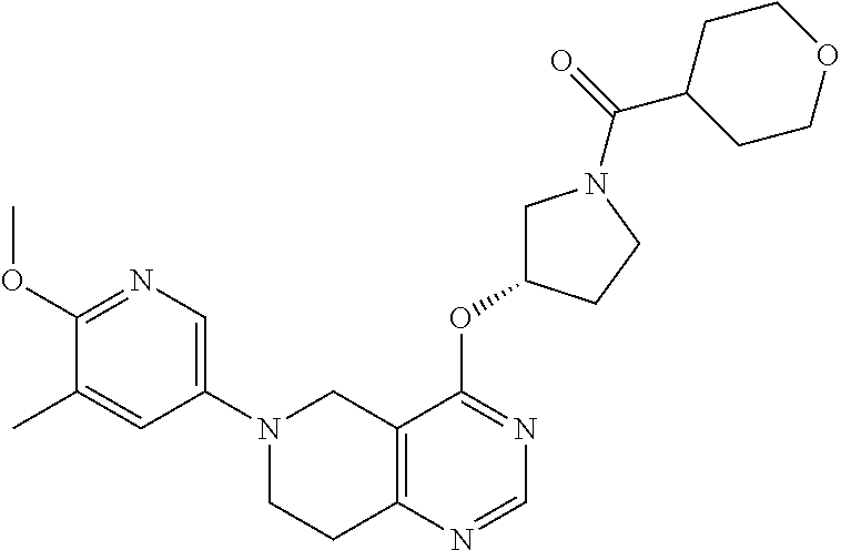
N1(C2=CN=C(OC)C(C)=C2)CCC2=C(C1)C(OC1CN(C(C3CCOCC3)=O)CC1)=NC=N2
